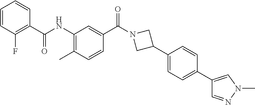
C1=CC(F)=C(C(NC2=C(C)C=CC(C(N3CC(C4=CC=C(C5=CN(C)N=C5)C=C4)C3)=O)=C2)=O)C=C1
